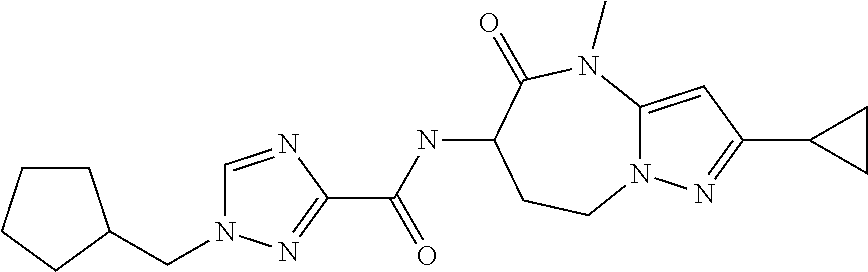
C1=NC(C(=O)NC2C(=O)N(C)C3=CC(C4CC4)=NN3CC2)=NN1CC1CCCC1
